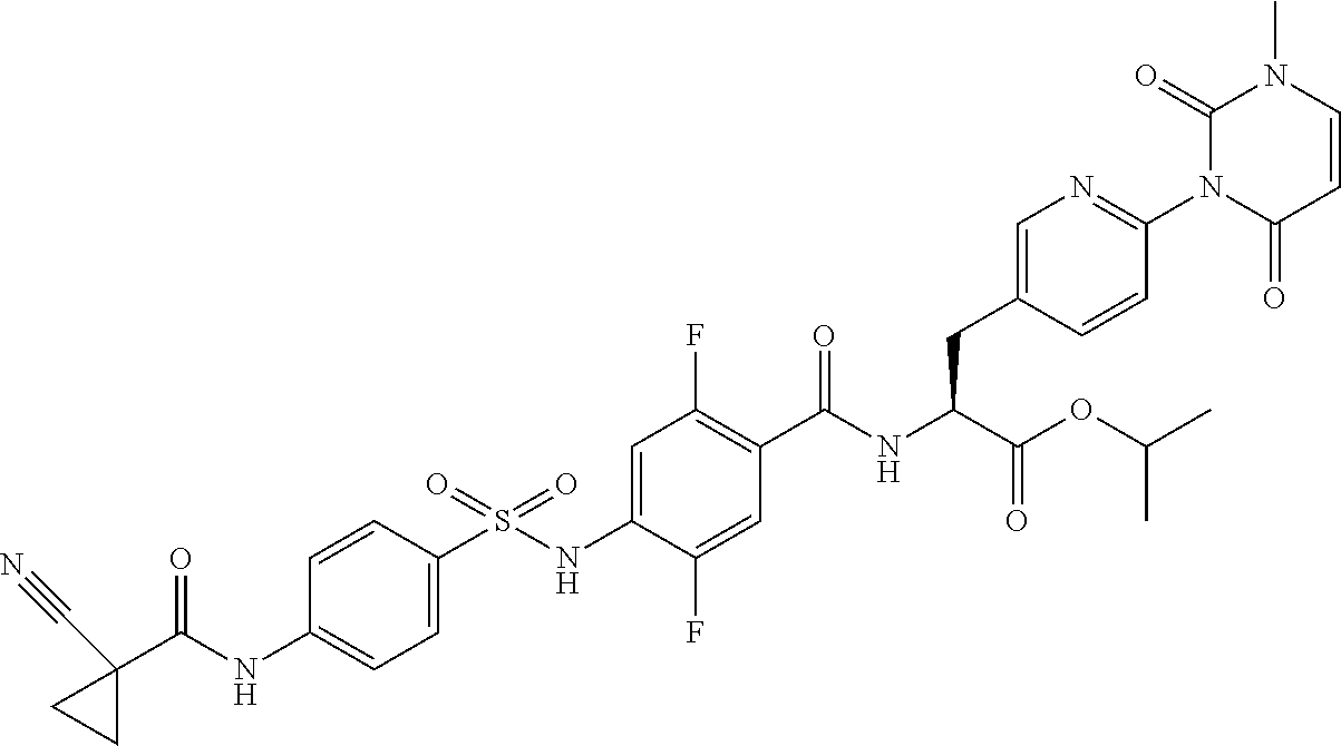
C1=C(S(NC2=CC(F)=C(C(NC(C(OC(C)C)=O)CC3=CN=C(N4C(=O)C=CN(C)C4=O)C=C3)=O)C=C2F)(=O)=O)C=CC(NC(C2(C#N)CC2)=O)=C1
